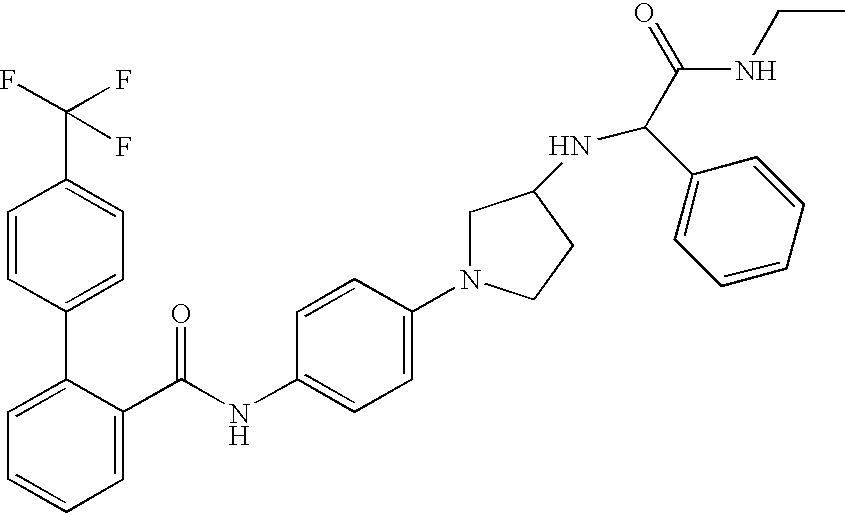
C1=C(C(NC2=CC=C(N3CC(NC(C(=O)NCC)C4=CC=CC=C4)CC3)C=C2)=O)C(C2=CC=C(C(F)(F)F)C=C2)=CC=C1
